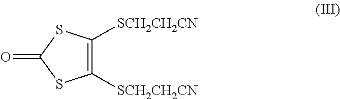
C1([SCH2CH2CN])=C([SCH2CH2CN])SC(=O)S1
